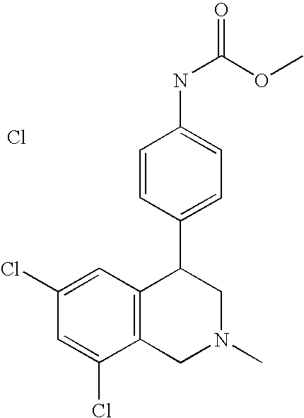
Cl.C1(Cl)=CC(Cl)=CC2=C1CN(C)CC2C1=CC=C(NC(OC)=O)C=C1
